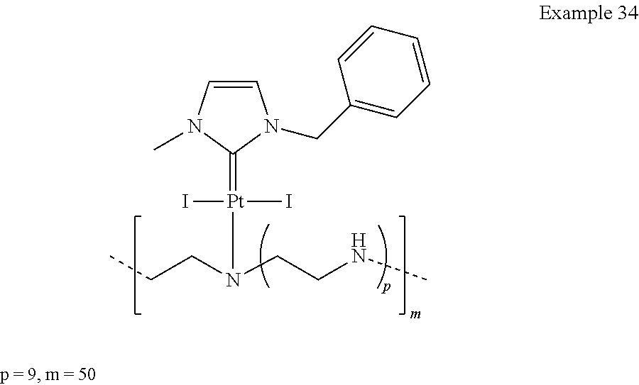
C1=CN(C)C(=[Pt](N(CCC)CCNC)(I)I)N1CC1=CC=CC=C1
